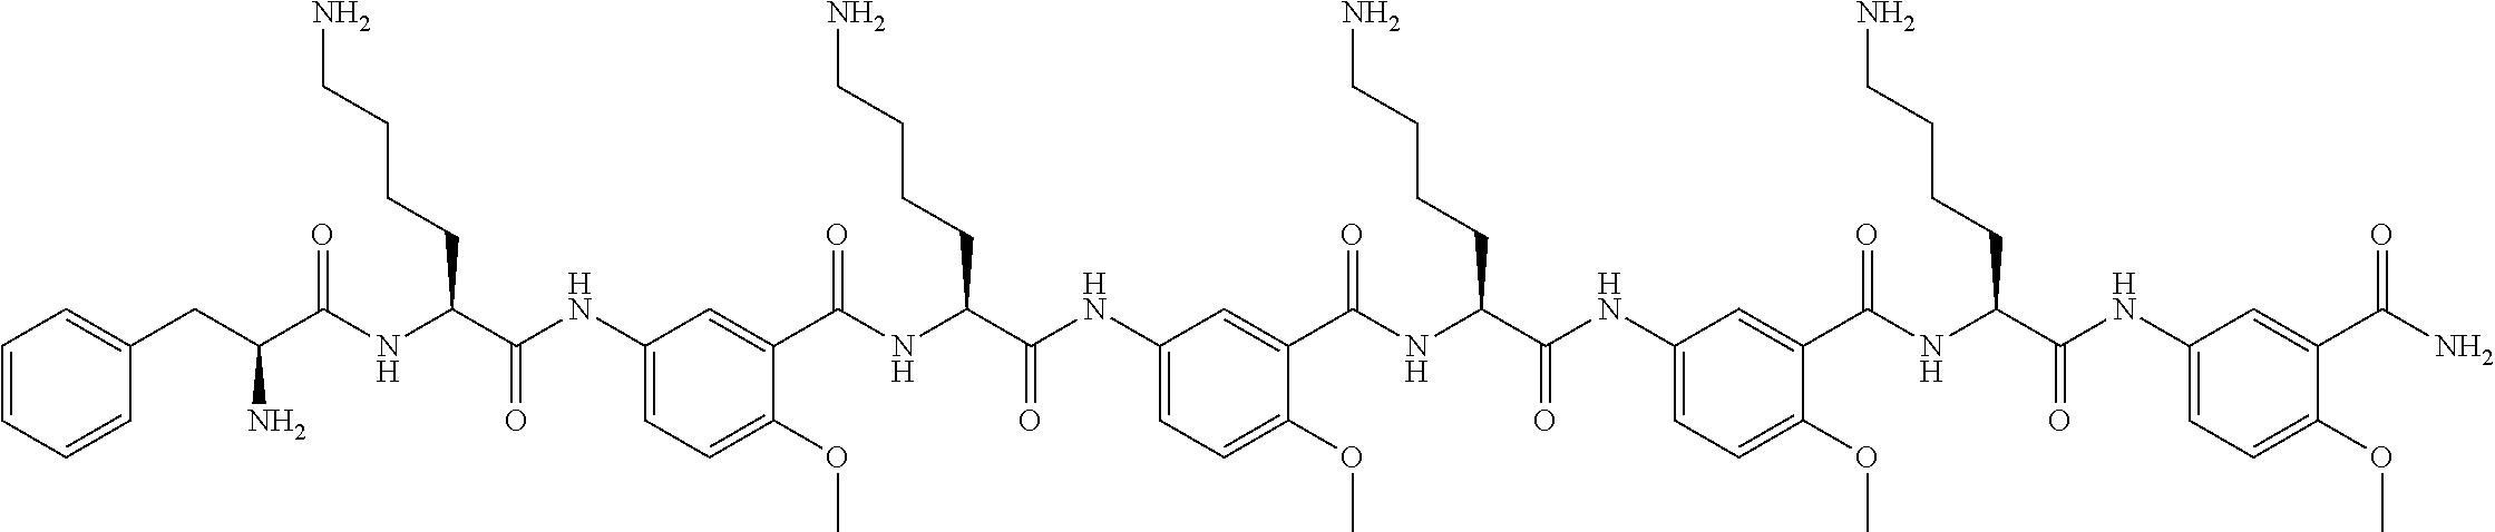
C1(NC(C(NC(=O)C(CC2=CC=CC=C2)N)CCCCN)=O)=CC=C(OC)C(C(NC(C(NC2=CC=C(OC)C(C(NC(C(NC3=CC=C(OC)C(C(NC(C(NC4=CC=C(OC)C(C(N)=O)=C4)=O)CCCCN)=O)=C3)=O)CCCCN)=O)=C2)=O)CCCCN)=O)=C1
